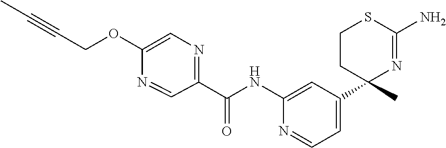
C(NC1=CC(C2(C)N=C(N)SCC2)=CC=N1)(=O)C1=NC=C(OCC#CC)N=C1
